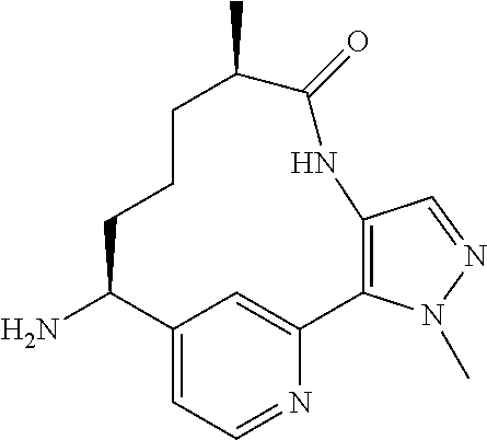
C1C(N)C2=CC=NC(=C2)C2=C(C=NN2C)NC(=O)C(C)CC1
